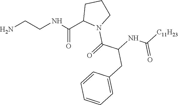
NCCNC(C1N(C(=O)C(NC([C11H23])=O)CC2=CC=CC=C2)CCC1)=O
